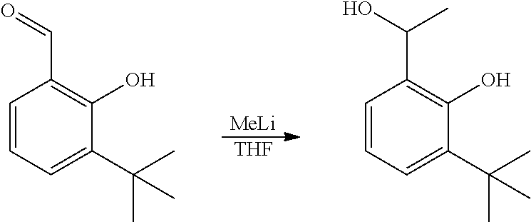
C1=CC=C(C(C)(C)C)C(O)=C1C=O.C1=CC=C(C(C)(C)C)C(O)=C1C(O)C.[MeLi].[THF]
